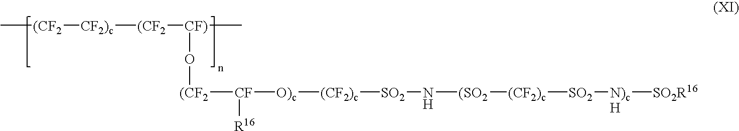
C[(CF2][CF2)c][(CF2][CF)](C)O[(CF2][CF]([O)c][(CF2)c][SO2]N[(SO2][(CF2)c][SO2][N)cH][SO2R16])[R16]
